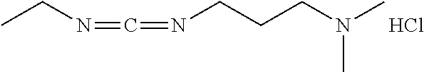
N(CCCN(C)C)=C=NCC.Cl
